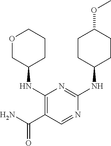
C1CC(NC2=NC(NC3CCCOC3)=C(C(N)=O)C=N2)CCC1OC
